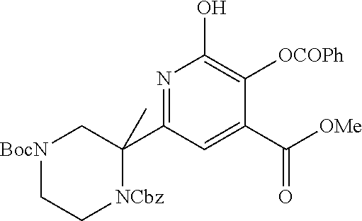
[BocN]1CC[NCbz]C(C)(C2=NC(O)=C([OCOPh])C(C([OMe])=O)=C2)C1
